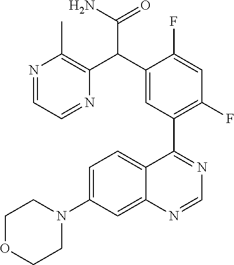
C1=C(N2CCOCC2)C=C2C(=C1)C(C1=C(F)C=C(F)C(C(C3=C(C)N=CC=N3)C(N)=O)=C1)=NC=N2
